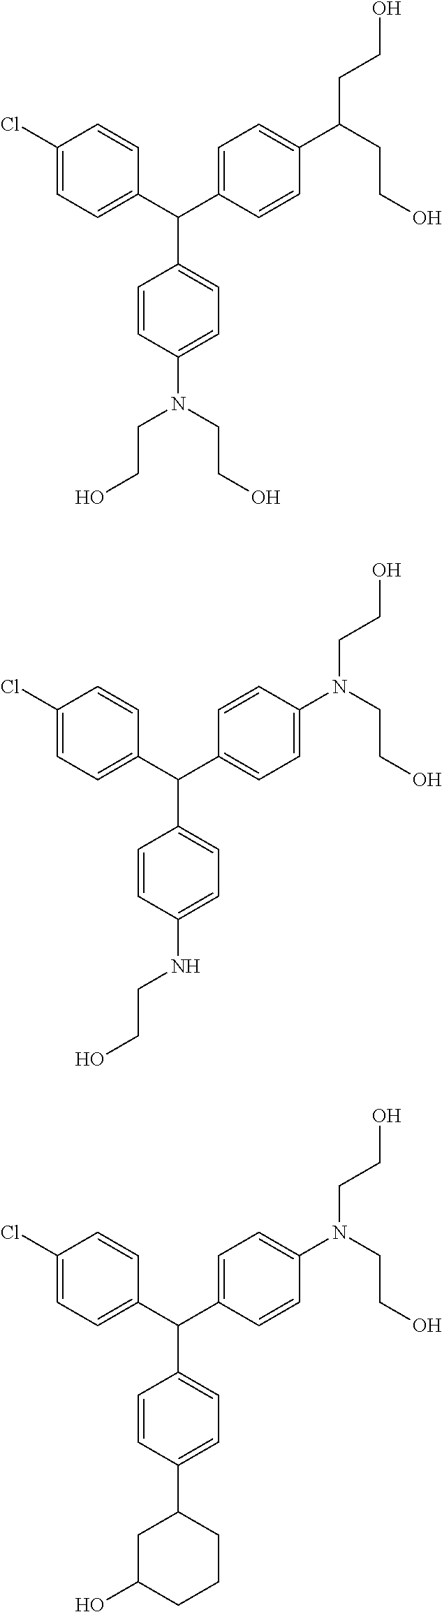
C1(Cl)=CC=C(C(C2=CC=C(C(CCO)CCO)C=C2)C2=CC=C(N(CCO)CCO)C=C2)C=C1.C1(Cl)=CC=C(C(C2=CC=C(N(CCO)CCO)C=C2)C2=CC=C(NCCO)C=C2)C=C1.C1(Cl)=CC=C(C(C2=CC=C(N(CCO)CCO)C=C2)C2=CC=C(C3CC(O)CCC3)C=C2)C=C1
